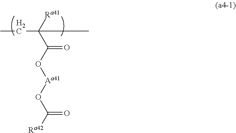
CCC(C(O[Aa41]OC([Ra42])=O)=O)([Ra41])C
